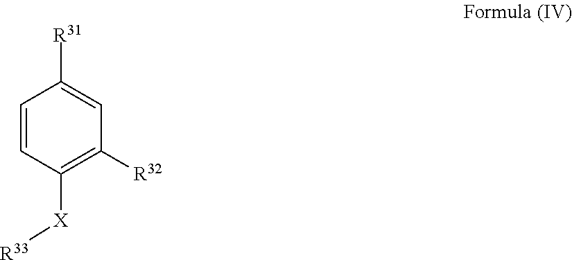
C1=CC([X][R33])=C([R32])C=C1[R31]
